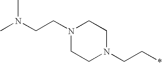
C1N(CCN(C)C)CCN(CC*)C1
